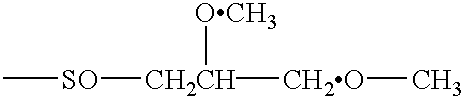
C[SO][CH2CH]([CH2O]C)[OCH3]
